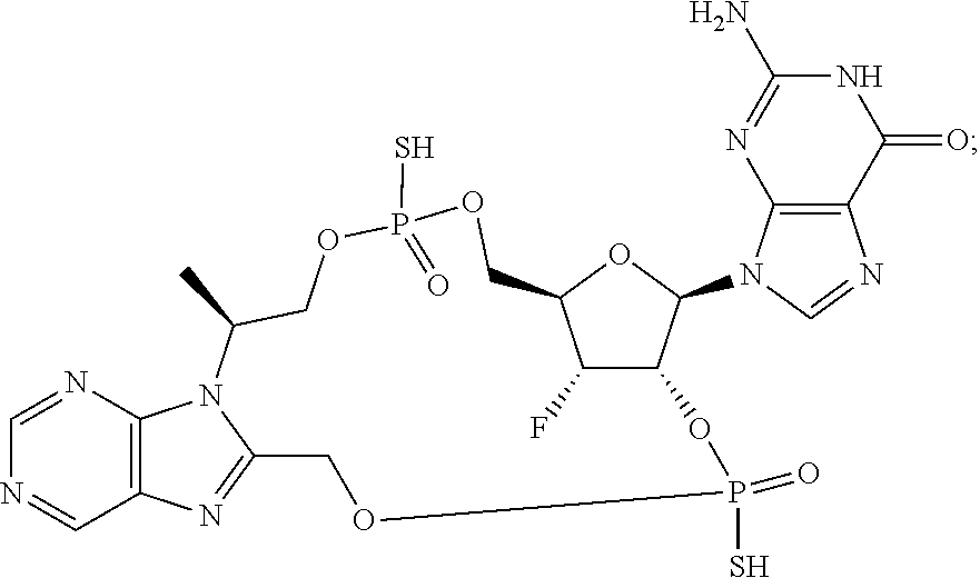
C1=NC2=C(C=N1)N=C1N2C(C)COP(S)(=O)OCC2OC(N3C=NC4=C3N=C(N)NC4=O)C(C2F)OP(S)(=O)OC1
